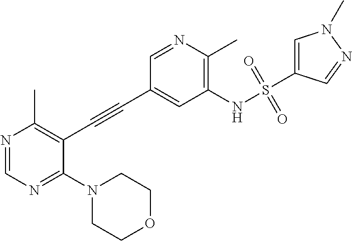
N1(C2=NC=NC(C)=C2C#CC2=CC(NS(C3=CN(C)N=C3)(=O)=O)=C(C)N=C2)CCOCC1
